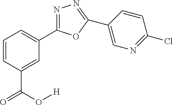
C1=CC(C(=O)O[H])=CC(C2=NN=C(C3=CN=C(Cl)C=C3)O2)=C1
